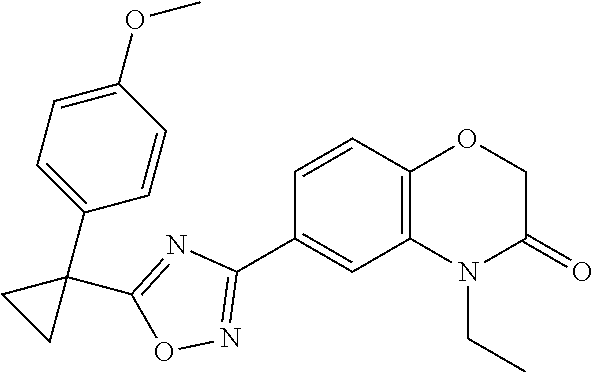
C1=CC2=C(C=C1C1=NOC(C3(C4=CC=C(OC)C=C4)CC3)=N1)N(CC)C(=O)CO2
